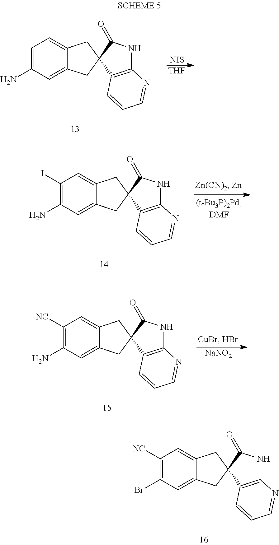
C1=C(N)C=C2C(=C1)CC1(C2)C(=O)NC2=C1C=CC=N2.[NIS].[THF].C1(I)=C(N)C=C2C(=C1)CC1(C2)C(=O)NC2=C1C=CC=N2.C1([NC])=C(N)C=C2C(=C1)CC1(C2)C(=O)NC2=C1C=CC=N2.[NaNO2].C1([NC])=C(Br)C=C2C(=C1)CC1(C2)C(=O)NC2=C1C=CC=N2
